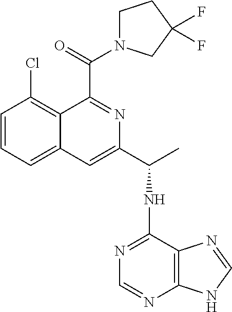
C1=CC=C2C(=C1Cl)C(C(=O)N1CCC(F)(F)C1)=NC(C(NC1=NC=NC3=C1N=CN3)C)=C2
